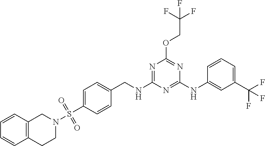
C1=CC2=C(C=C1)CN(S(C1=CC=C(CNC3=NC(OCC(F)(F)F)=NC(NC4=CC(C(F)(F)F)=CC=C4)=N3)C=C1)(=O)=O)CC2
